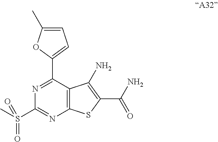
C12=C(C(C3=CC=C(C)O3)=NC(S(C)(=O)=O)=N1)C(N)=C(C(N)=O)S2
